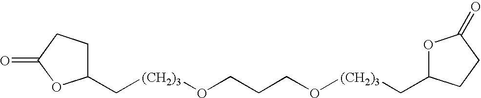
C([(CH2)3]OCCCO[(CH2)3]CC1OC(=O)CC1)C1CCC(=O)O1
